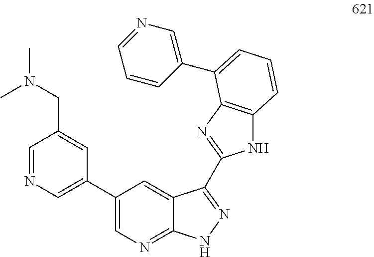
C1=NC=C(C2=CN=C3C(=C2)C(C2=NC4=C(N2)C=CC=C4C2=CN=CC=C2)=NN3)C=C1CN(C)C
